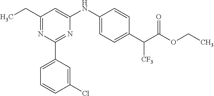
CCC1=NC(C2=CC=CC(Cl)=C2)=NC(NC2=CC=C(C([CF3])C(=O)OCC)C=C2)=C1
